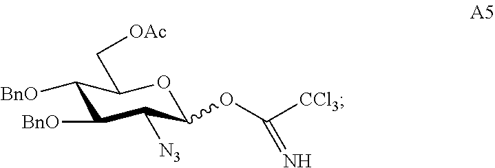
C1([BnO])C([BnO])C([N3])C(OC([CCl3])=N)OC1C[OAc]
